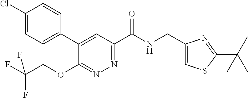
C1(Cl)=CC=C(C2=CC(C(NCC3=CSC(C(C)(C)C)=N3)=O)=NN=C2OCC(F)(F)F)C=C1
